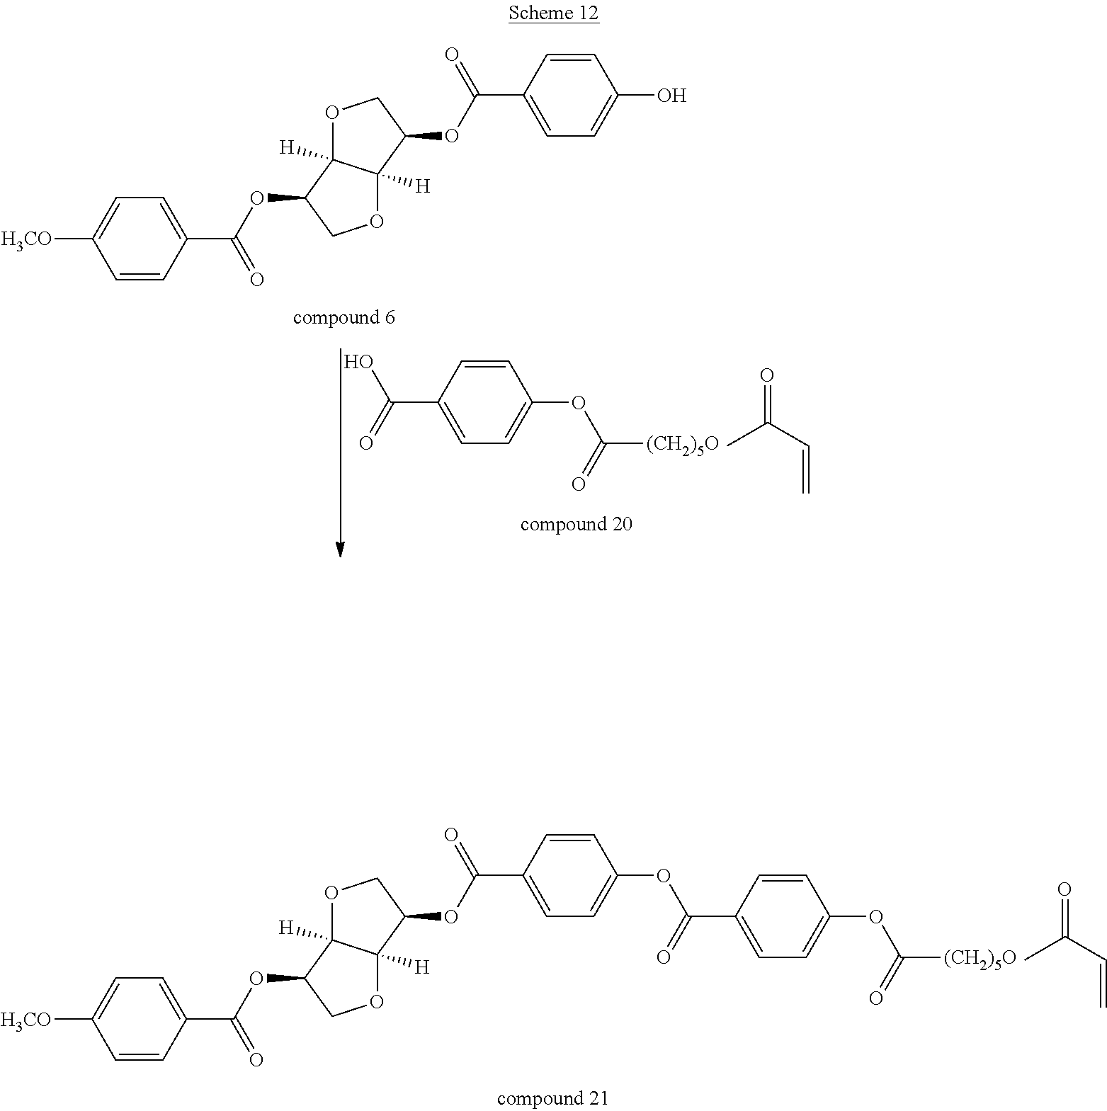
O1C2([H])C([H])(C(OC(C3=CC=C([H3CO])C=C3)=O)C1)OCC2OC(C1=CC=C(OC(C2=CC=C(OC([(CH2)5O])=O)C=C2)=O)C=C1)=O.CC(C=C)=O.O1C2([H])C([H])(C(OC(C3=CC=C([H3CO])C=C3)=O)C1)OCC2OC(C1=CC=C(O)C=C1)=O.OC(C1=CC=C(OC([(CH2)5O])=O)C=C1)=O.CC(C=C)=O
